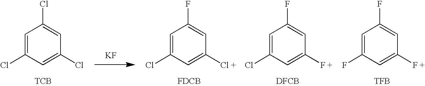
C1=C(Cl)C=C(Cl)C=C1Cl.[KF].[TCB].C1=C(Cl)C=C([Cl +])C=C1F.[FDCB].C1=C(Cl)C=C([F +])C=C1F.[DFCB].C1=C(F)C=C([F +])C=C1F.[TFB]
